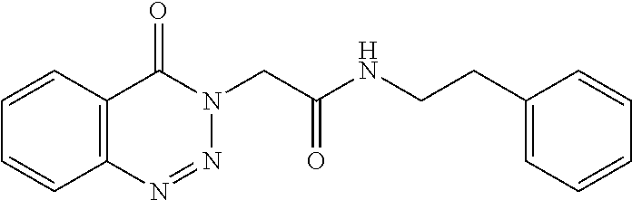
C1=CC=CC2=C1C(=O)N(CC(NCCC1=CC=CC=C1)=O)N=N2
